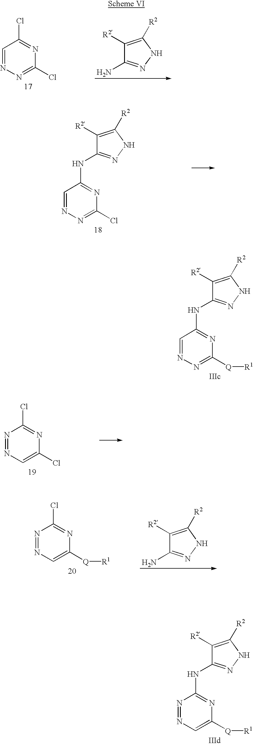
C1=NN=C([Q][R1])N=C1NC1=NNC([R2])=C1[R2].N1=NC=C([Q][R1])N=C1NC1=NNC([R2])=C1[R2].C1([R2])=C([R2])NN=C1N.C1=NN=C(Cl)N=C1Cl.C1=NN=C(Cl)N=C1NC1=NNC([R2])=C1[R2].N1=NC=C(Cl)N=C1Cl.N1=NC=C([Q][R1])N=C1Cl.C1([R2])=C([R2])NN=C1N
